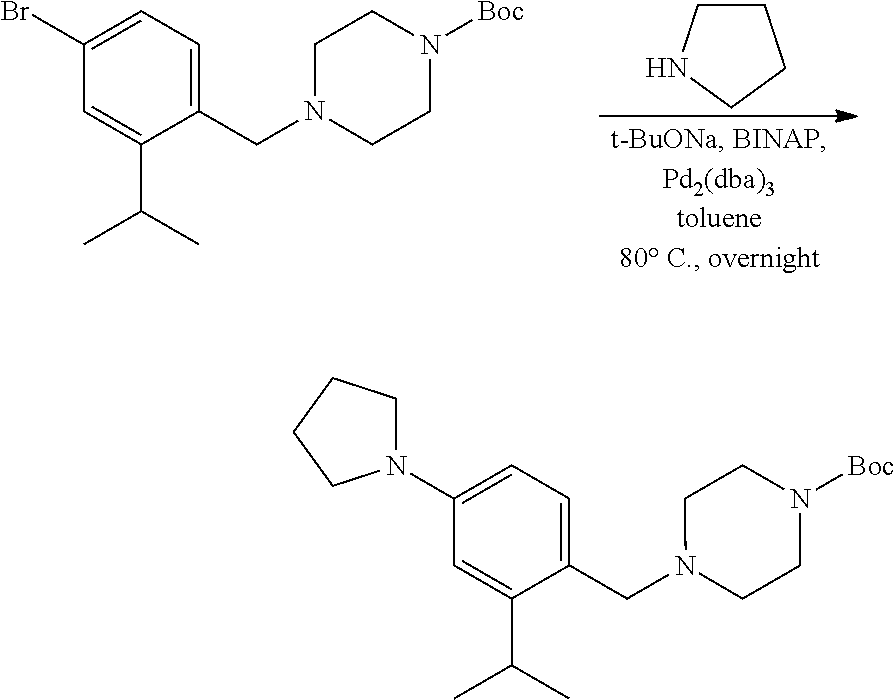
C1CNCC1.C1(CN2CCN([Boc])CC2)=CC=C(Br)C=C1C(C)C.C1(CN2CCN([Boc])CC2)=CC=C(N2CCCC2)C=C1C(C)C
